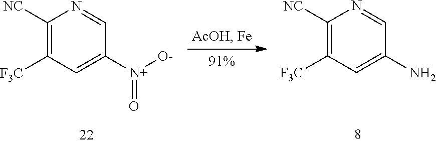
C1([NC])=C([F3C])C=C([N+](=O)[O-])C=N1.C1([NC])=C([F3C])C=C(N)C=N1
